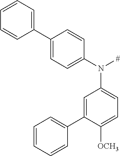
C1(C2=CC=CC=C2)=CC=C(N([#])C2=CC=C([OCH3])C(C3=CC=CC=C3)=C2)C=C1
